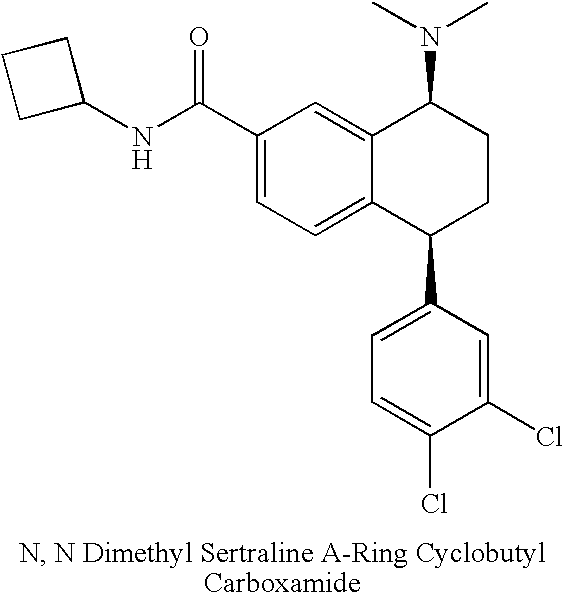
C1(C(NC2CCC2)=O)=CC=C2C(=C1)C(N(C)C)CCC2C1=CC=C(Cl)C(Cl)=C1
